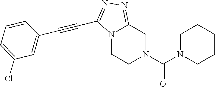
N12CCN(C(N3CCCCC3)=O)CC1=NN=C2C#CC1=CC(Cl)=CC=C1
